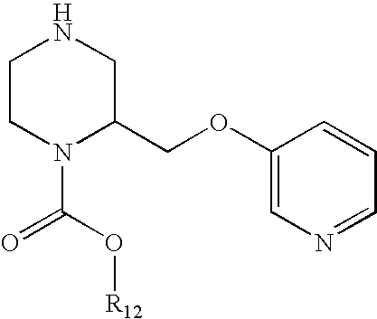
C1CN(C(O[R12])=O)C(COC2=CN=CC=C2)CN1
